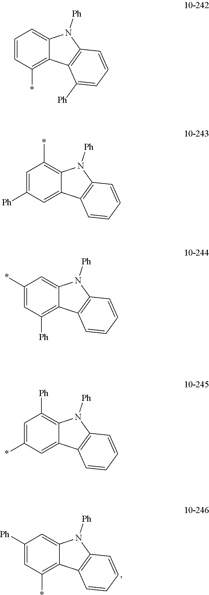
C1([Ph])=CC(*)=C2C(=C1)N([Ph])C1=C2C=CC=C1.C1=CC(*)=C2C(=C1)N([Ph])C1=C2C([Ph])=CC=C1.C1=C([Ph])C=C2C(=C1*)N([Ph])C1=C2C=CC=C1.C1(*)=CC([Ph])=C2C(=C1)N([Ph])C1=C2C=CC=C1.C1=C(*)C=C2C(=C1[Ph])N([Ph])C1=C2C=CC=C1
